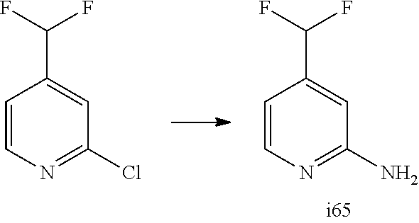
C1=CN=C(N)C=C1C(F)F.C1=CN=C(Cl)C=C1C(F)F
